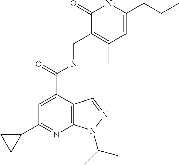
C1(=O)C(CNC(C2=CC(C3CC3)=NC3=C2C=NN3C(C)C)=O)=C(C)C=C(CCC)N1
